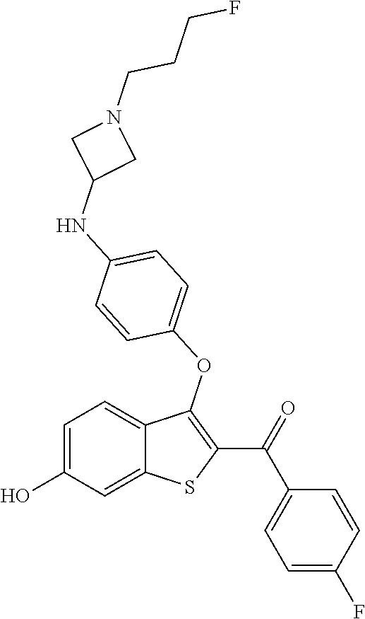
C1=C(O)C=C2C(=C1)C(OC1=CC=C(NC3CN(CCCF)C3)C=C1)=C(C(=O)C1=CC=C(F)C=C1)S2
